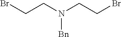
BrCCN(CCBr)[Bn]
